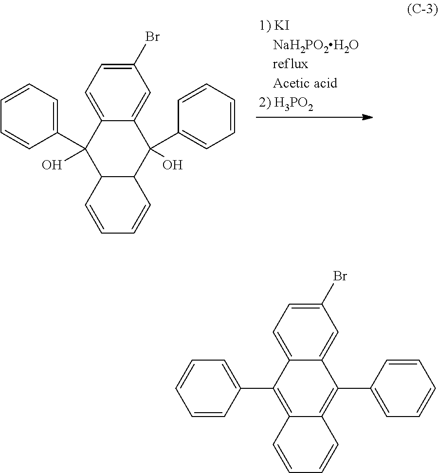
C1(Br)=CC=C2C(=C1)C(C1=CC=CC=C1)(O)C1C(C2(C2=CC=CC=C2)O)C=CC=C1.C1(Br)=CC=C2C(=C1)C(C1=CC=CC=C1)=C1C(=C2C2=CC=CC=C2)C=CC=C1
